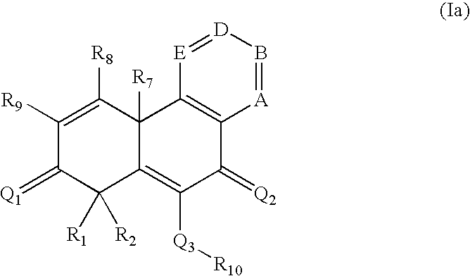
C1([R9])=C([R8])C2([R7])C(=C([Q3][R10])C(=[Q2])C3=C2[E]=[D]B=[A]3)C([R1])([R2])C1=[Q1]
